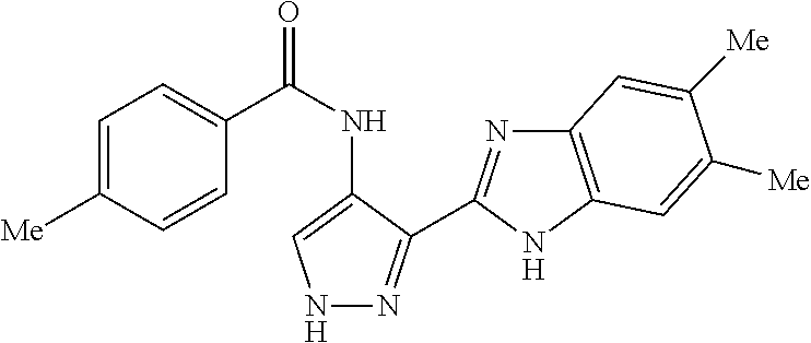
N1N=C(C2=NC3=C(N2)C=C([Me])C([Me])=C3)C(NC(=O)C2=CC=C([Me])C=C2)=C1
